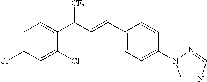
C1=C(Cl)C=C(Cl)C(C(C=CC2=CC=C(N3C=NC=N3)C=C2)[CF3])=C1
